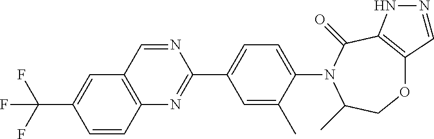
O1C2=C(C(=O)N(C3=CC=C(C4=NC5=C(C=C(C(F)(F)F)C=C5)C=N4)C=C3C)C(C)C1)NN=C2
